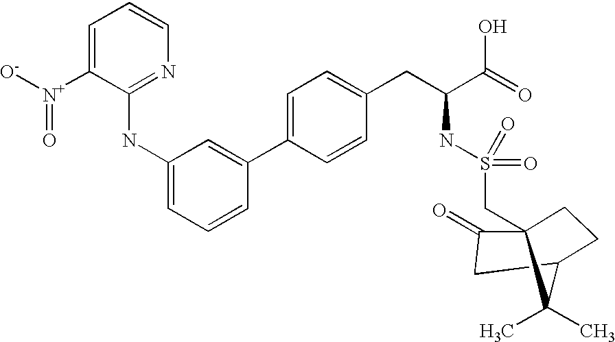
C1=C([N+]([O-])=O)C(NC2=CC=CC(C3=CC=C(CC(C(=O)O)NS(=O)(=O)CC45C(=O)CC(CC4)C5(C)C)C=C3)=C2)=NC=C1
